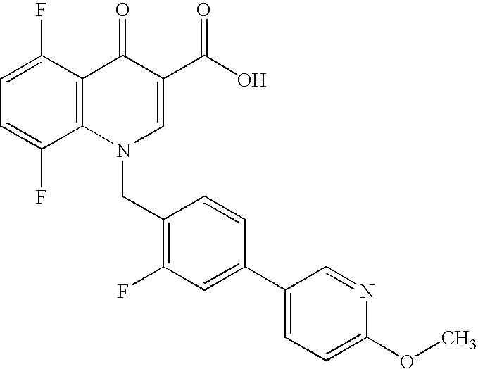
C12=C(C(F)=CC=C1F)C(=O)C(C(O)=O)=CN2CC1=C(F)C=C(C2=CC=C(OC)N=C2)C=C1
